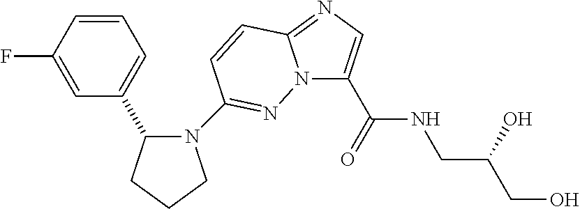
N12C(C(=O)NCC(CO)O)=CN=C1C=CC(N1C(C3=CC=CC(F)=C3)CCC1)=N2
